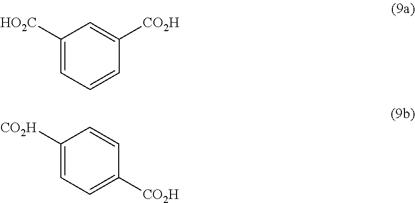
C1([HO2C])=CC=CC([CO2H])=C1.C1([CO2H])=CC=C([CO2H])C=C1
